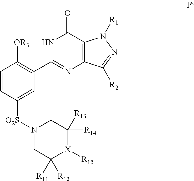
C1=CC([O2S]N2CC([R11])([R12])[X]([R15])C([R14])([R13])C2)=CC(C2=NC3=C(C(=O)N2)N([R1])N=C3[R2])=C1[OR3]
